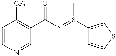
C1=CN=CC(C(=O)N=S(C2=CSC=C2)C)=C1[CF3]
